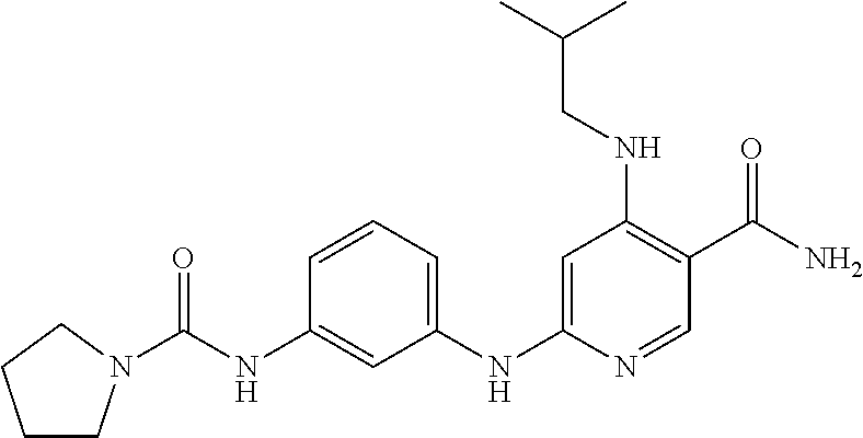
C1=CC=C(NC2=CC(NCC(C)C)=C(C(N)=O)C=N2)C=C1NC(=O)N1CCCC1
